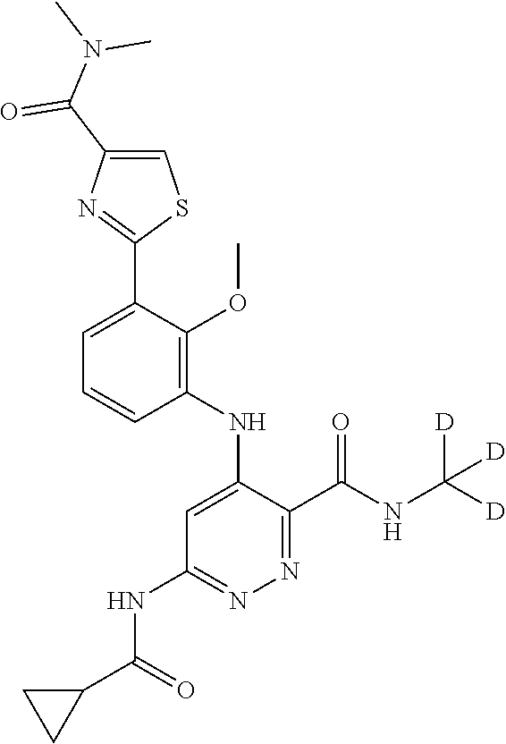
C1=C(C2=NC(C(N(C)C)=O)=CS2)C(OC)=C(NC2=CC(NC(C3CC3)=O)=NN=C2C(NC([D])([D])[D])=O)C=C1
